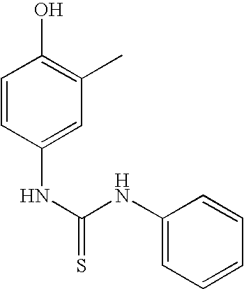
C1=CC(NC(=S)NC2=CC=CC=C2)=CC(C)=C1O
